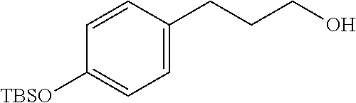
C1=CC([TBSO])=CC=C1CCCO
